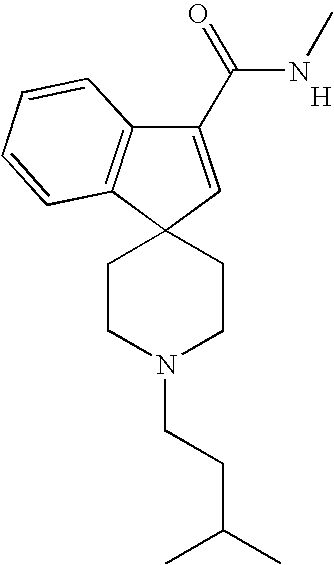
[H].C1(C(=O)NC)=CC2(C3=C1C=CC=C3)CCN(CCC(C)C)CC2
